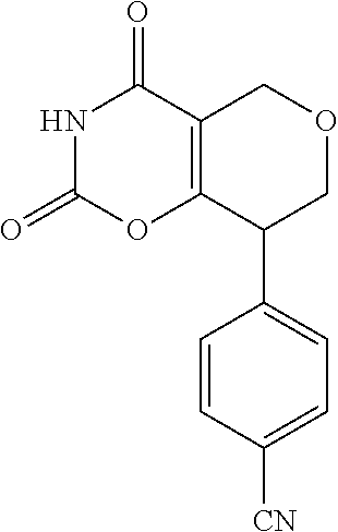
N1C(=O)OC2=C(C1=O)COCC2C1=CC=C([CN])C=C1
